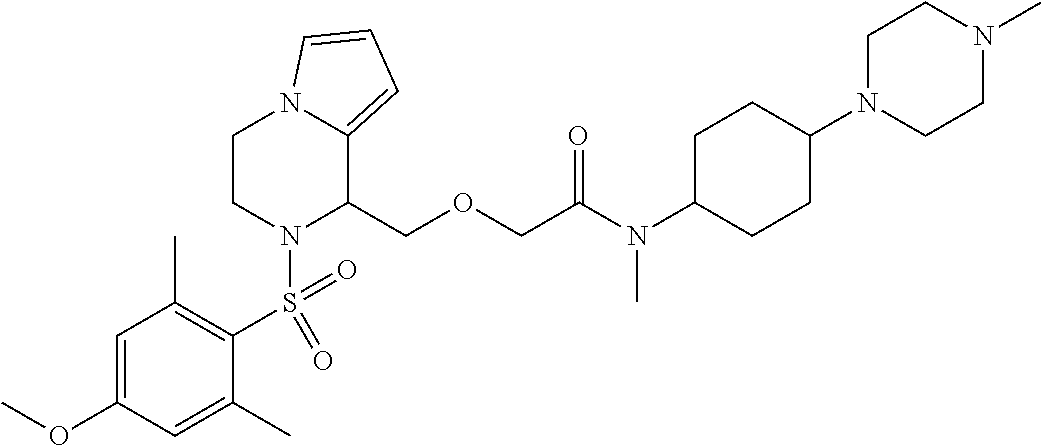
C1=C(OC)C=C(C)C(S(=O)(=O)N2C(COCC(N(C3CCC(N4CCN(C)CC4)CC3)C)=O)C3=CC=CN3CC2)=C1C
